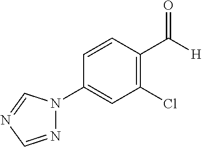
N1=CN=CN1C1=CC(Cl)=C(C([H])=O)C=C1
